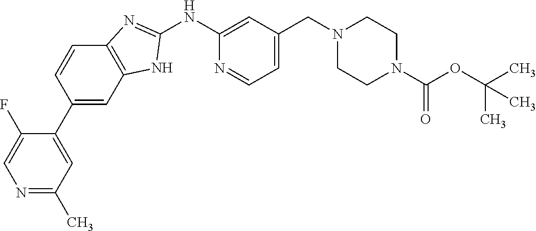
N1=C(C)C=C(C2=CC3=C(C=C2)N=C(NC2=CC(CN4CCN(C(OC(C)(C)C)=O)CC4)=CC=N2)N3)C(F)=C1
